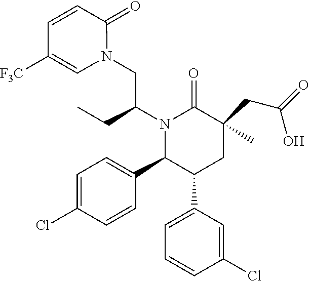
C1=C(Cl)C=CC(C2C(C3=CC=CC(Cl)=C3)CC(CC(=O)O)(C)C(=O)N2C(CN2C(=O)C=CC([F3C])=C2)CC)=C1
